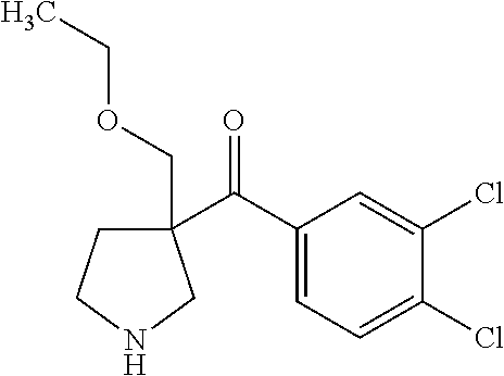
C1(C(C2=CC=C(Cl)C(Cl)=C2)=O)(COCC)CCNC1
